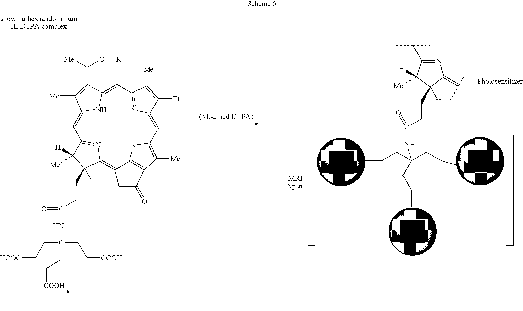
C(CC(CCC)(CCC)NC(=O)CCC1([H])C(=C(C)C)N=C(C(C)C)C1([Me])[H])C.C1=C2NC(=CC3=NC(=CC4=C([Me])C5=C(N4)C(=C4N=C1C([H])([Me])C4([H])CCC(=O)NC(CC[COOH])(CC[COOH])CC[HOOC])CC5=O)C([Et])=C3[Me])C(C([Me])O[R])=C2[Me]
